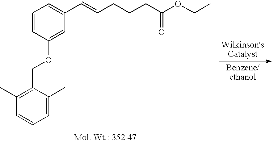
C1=C(C)C(COC2=CC(C=CCCCC(OCC)=O)=CC=C2)=C(C)C=C1
